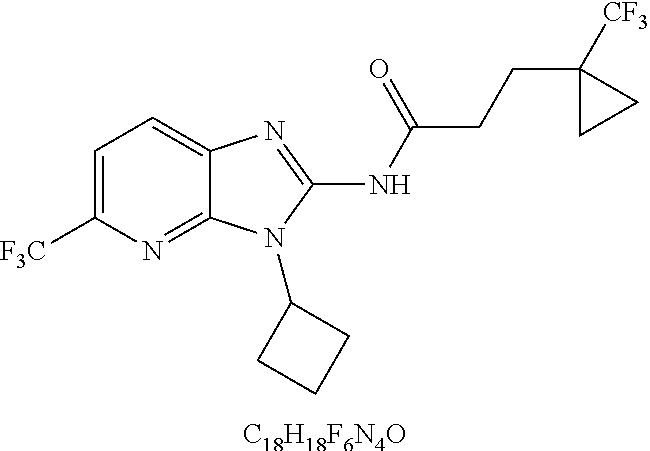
[C18H18F6N4O].C1=C([F3C])N=C2C(=C1)N=C(NC(CCC1([CF3])CC1)=O)N2C1CCC1
